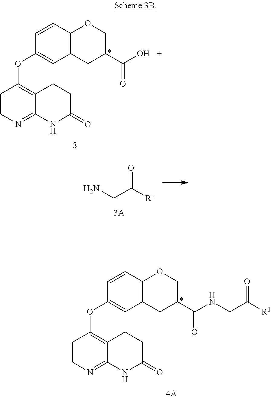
C12=C(OCC(C(O)=O)C1)C=CC(OC1=C3C(=NC=C1)NC(=O)CC3)=C2.C(=O)([R1])CN.C12=C(OCC(C(NCC([R1])=O)=O)C1)C=CC(OC1=C3C(=NC=C1)NC(=O)CC3)=C2
